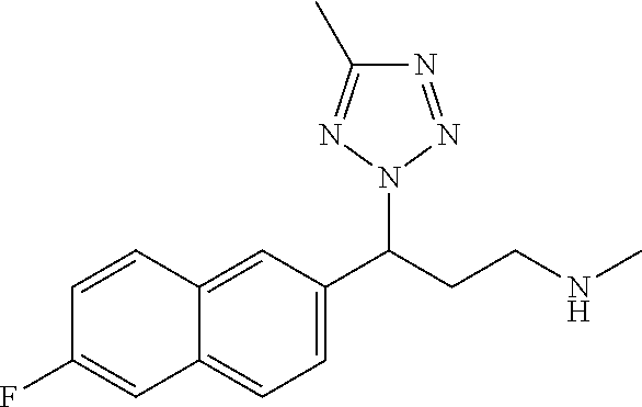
C12=CC(C(CCNC)N3N=NC(C)=N3)=CC=C1C=C(F)C=C2
